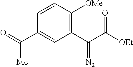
C1(C(C([OEt])=O)=[N2])=C([OMe])C=CC(C(=O)[Me])=C1
